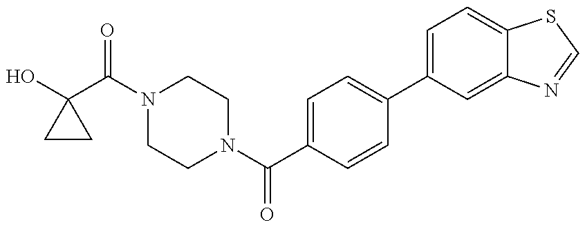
C1(O)(C(N2CCN(C(C3=CC=C(C4=CC=C5C(=C4)N=CS5)C=C3)=O)CC2)=O)CC1
